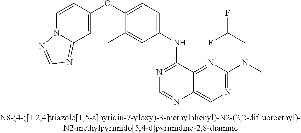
C1=CC(OC2=CC=C(NC3=NC=NC4=CN=C(N(C)CC(F)F)N=C34)C=C2C)=CC2=NC=NN12
